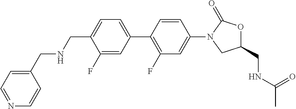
C1(F)=CC(C2=C(F)C=C(N3CC(CNC(C)=O)OC3=O)C=C2)=CC=C1CNCC1=CC=NC=C1
